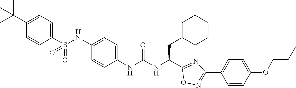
C1(S(NC2=CC=C(NC(NC(C3=NC(C4=CC=C(OCCC)C=C4)=NO3)CC3CCCCC3)=O)C=C2)(=O)=O)=CC=C(C(C)(C)C)C=C1
